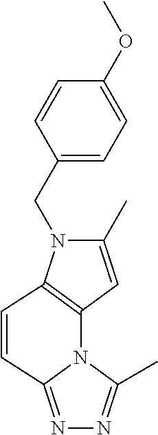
C1(C)=CC2=C(N1CC1=CC=C(OC)C=C1)C=CC1=NN=C(C)N12
